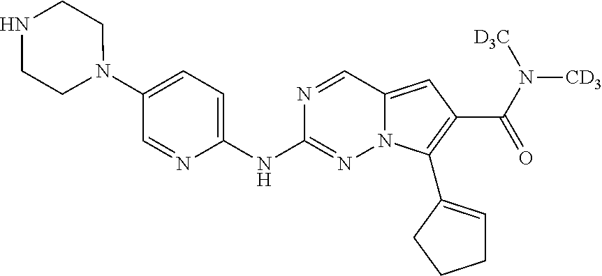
N1(C2=CC=C(NC3=NN4C(=CC(C(=O)N([CD3])[D3C])=C4C4=CCCC4)C=N3)N=C2)CCNCC1
